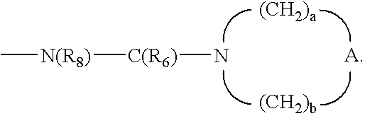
[C(R6)](N)[N(R8)]C.[A]
